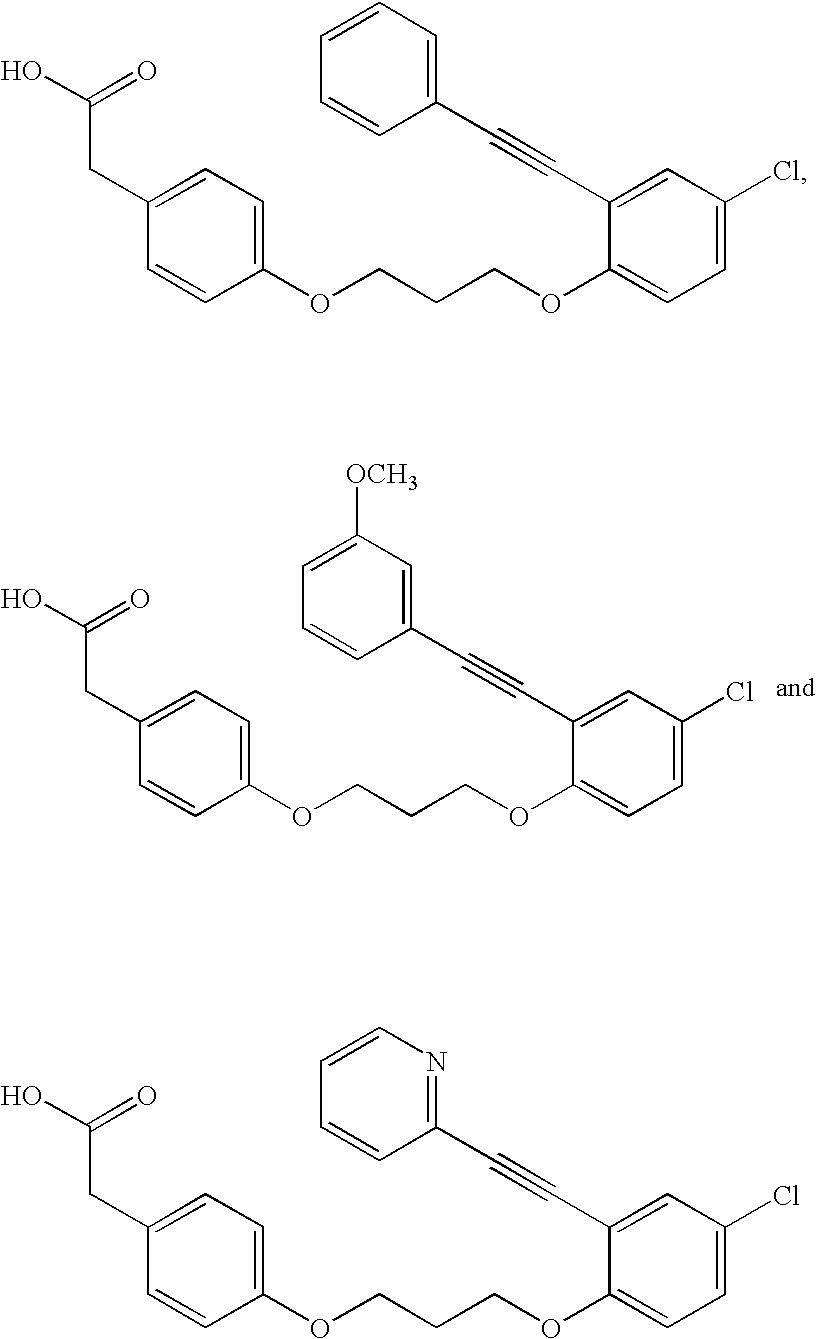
OC(=O)CC1=CC=C(OCCCOC2=CC=C(Cl)C=C2C#CC2=CC([OCH3])=CC=C2)C=C1.OC(=O)CC1=CC=C(OCCCOC2=CC=C(Cl)C=C2C#CC2=CC=CC=C2)C=C1.OC(=O)CC1=CC=C(OCCCOC2=CC=C(Cl)C=C2C#CC2=NC=CC=C2)C=C1
